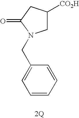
C1([CO2H])CN(CC2=CC=CC=C2)C(=O)C1
